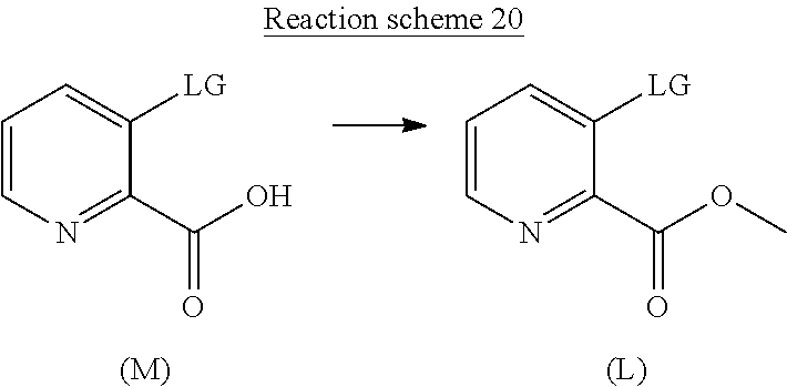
C1=CN=C(C(O)=O)C([LG])=C1.C1=CN=C(C(OC)=O)C([LG])=C1.[(L)].[(M)]
